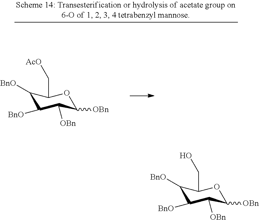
C1([BnO])C(C[AcO])OC([OBn])C([OBn])C1[BnO].C1([BnO])C(CO)OC([OBn])C([OBn])C1[BnO]
